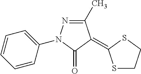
C1=CC(N2N=C(C)C(=C3SCCS3)C2=O)=CC=C1
